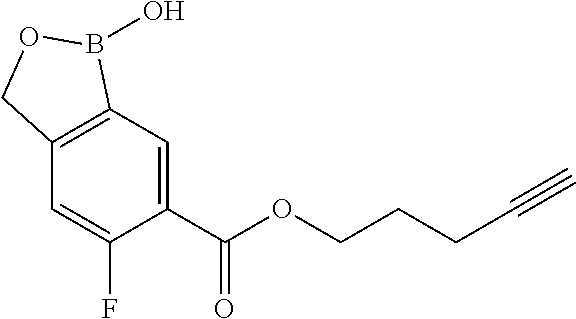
C1=C(C(OCCCC#C)=O)C(F)=CC2=C1B(O)OC2
